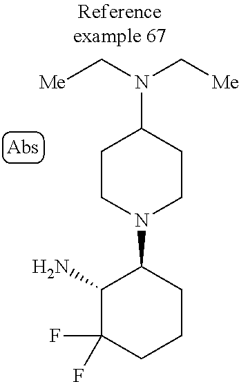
NC1C(F)(F)CCCC1N1CCC(N(C[Me])C[Me])CC1
